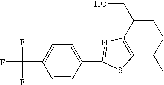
C1=CC(C2=NC3=C(C(C)CCC3CO)S2)=CC=C1C(F)(F)F
